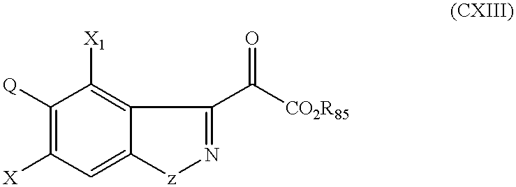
C1([Q])=C([X])C=C2C(=C1[X1])C(C([CO2R85])=O)=N[z]2
